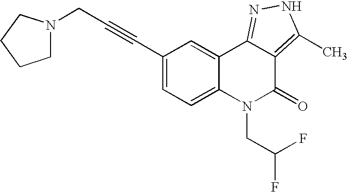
C1(C#CCN2CCCC2)=CC=C2C(=C1)C1=NNC(C)=C1C(=O)N2CC(F)F
